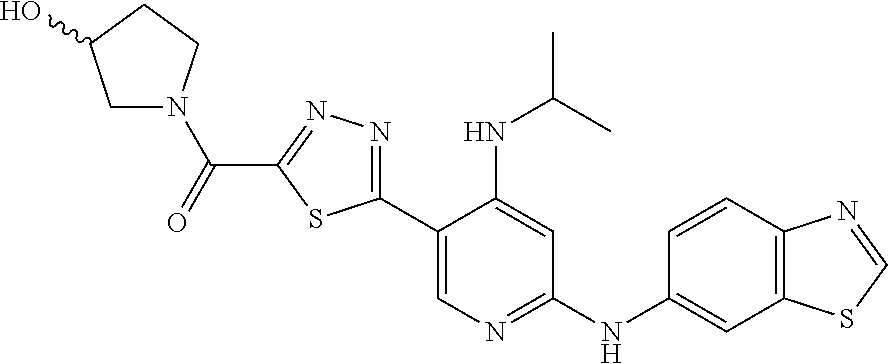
C1N(C(=O)C2=NN=C(C3=CN=C(NC4=CC5=C(C=C4)N=CS5)C=C3NC(C)C)S2)CCC1O
